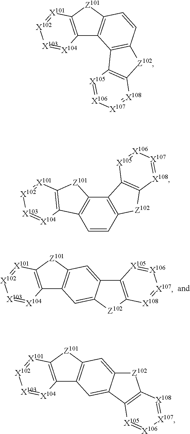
C12=C([Z101]C3=C1C=C1C(=C3)C3=C([Z102]1)[X108]=[X107][X106]=[X105]3)[X101]=[X102][X103]=[X104]2.C12=C([Z101]C3=C1C1=C(C=C3)[Z102]C3=C1[X105]=[X106][X107]=[X108]3)[X101]=[X102][X103]=[X104]2.C12=C(C=CC3=C1[Z101]C1=C3[X104]=[X103][X102]=[X101]1)[Z102]C1=C2[X105]=[X106][X107]=[X108]1.C12=C([Z101]C3=C1C=C1C(=C3)[Z102]C3=C1[X105]=[X106][X107]=[X108]3)[X101]=[X102][X103]=[X104]2
